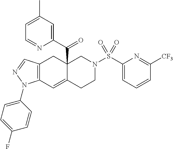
C12=C(C=C3C(C(C4=CC(C)=CC=N4)=O)(C1)CN(S(C1=CC=CC([CF3])=N1)(=O)=O)CC3)N(C1=CC=C(F)C=C1)N=C2
